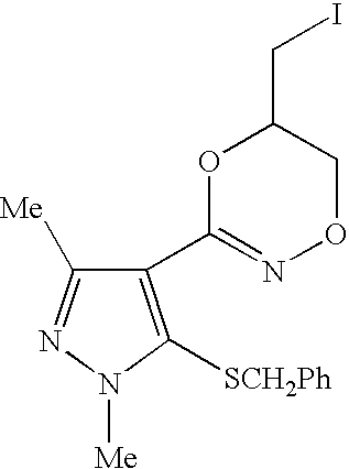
C1(C2=NOCC(CI)O2)=C([SCH2Ph])N([Me])N=C1[Me]
